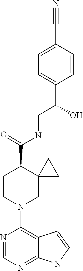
N1=CN=C2C(=C1N1CC3(C(C(=O)NCC(O)C4=CC=C(C#N)C=C4)CC1)CC3)C=CN2
